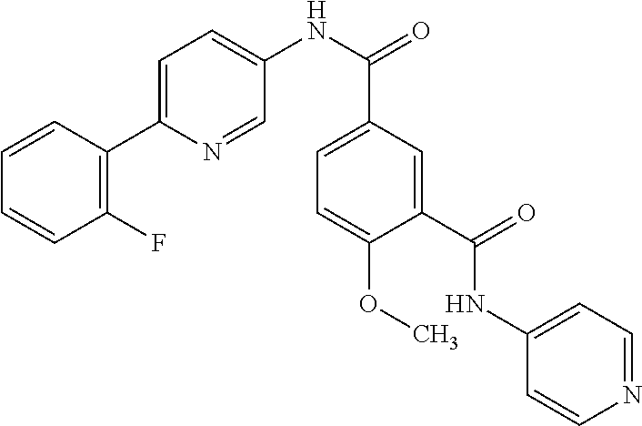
C1=CC=CC(F)=C1C1=CC=C(NC(C2=CC=C(OC)C(C(=O)NC3=CC=NC=C3)=C2)=O)C=N1
